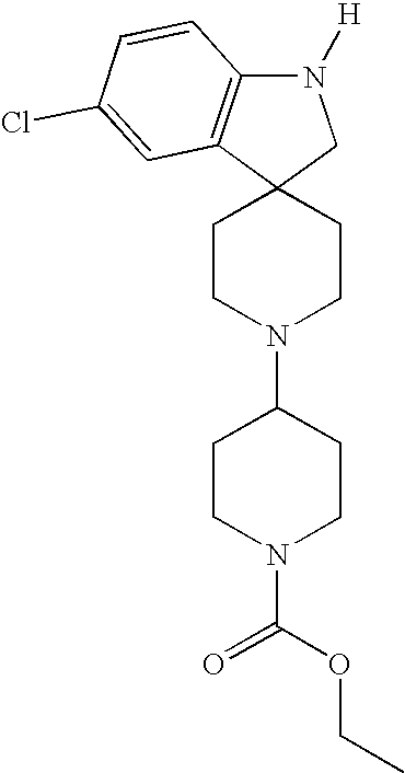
N1([H])C2=C(C3(C1)CCN(C1CCN(C(=O)OCC)CC1)CC3)C=C(Cl)C=C2
